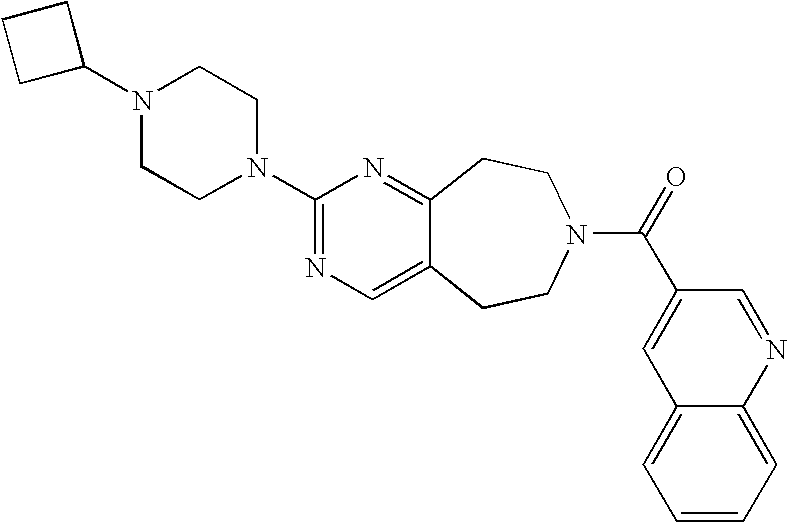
C1(N2CCN(C3=NC=C4C(=N3)CCN(C(=O)C3=CC5=CC=CC=C5N=C3)CC4)CC2)CCC1
